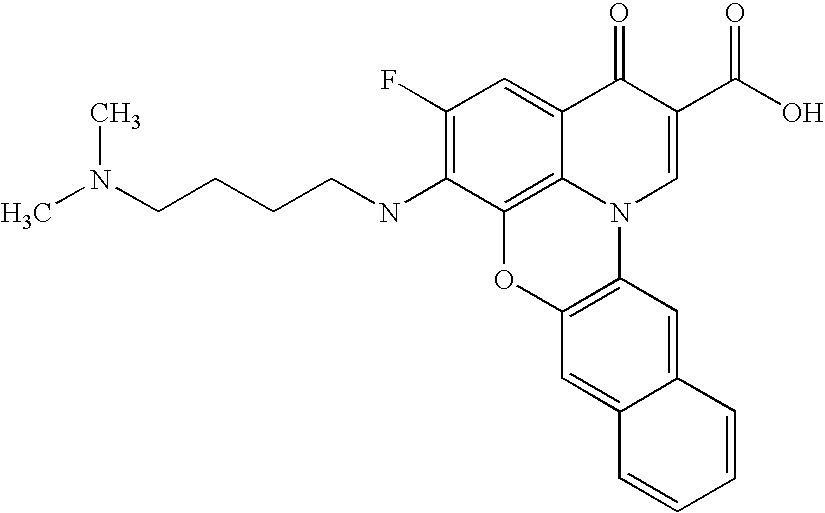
C1(F)=C(NCCCCN(C)C)C2=C3C(=C1)C(=O)C(C(O)=O)=CN3C1=C(O2)C=C2C(=C1)C=CC=C2
